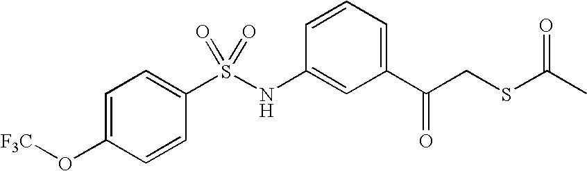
C1(C(CSC(C)=O)=O)=CC=CC(NS(C2=CC=C(O[F3C])C=C2)(=O)=O)=C1
